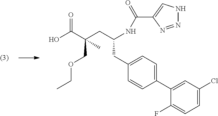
C1(F)=CC=C(Cl)C=C1C1=CC=C(CC(CC(C(O)=O)(COCC)C)NC(C2=CNN=N2)=O)C=C1
